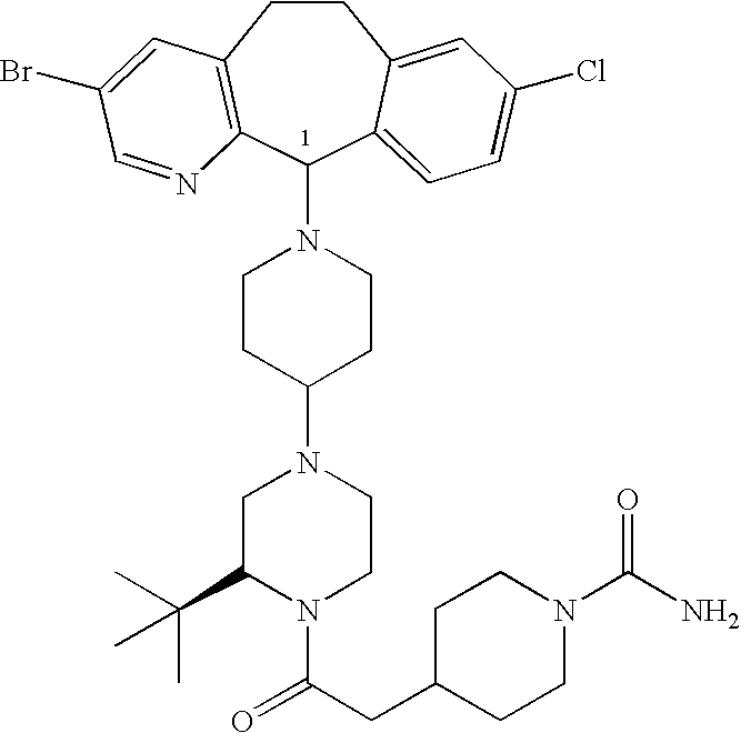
C1CC2=C(C(N3CCC(N4CC(C(C)(C)C)N(C(CC5CCN(C(N)=O)CC5)=O)CC4)CC3)C3=CC=C(Cl)C=C13)N=CC(Br)=C2
